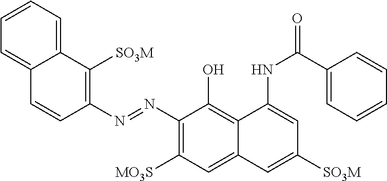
C1=CC=C2C(=C1)C=CC(N=NC1=C([MO3S])C=C3C(=C1O)C(NC(=O)C1=CC=CC=C1)=CC([SO3M])=C3)=C2[SO3M]
